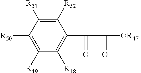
C1([R52])=C([R51])C([R50])=C([R49])C([R48])=C1C(=O)C(=O)[OR47]
